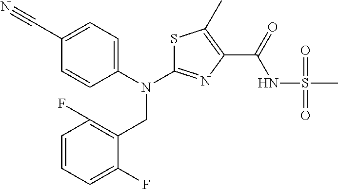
C1=CC=C(F)C(CN(C2=NC(C(=O)NS(C)(=O)=O)=C(C)S2)C2=CC=C(C#N)C=C2)=C1F
